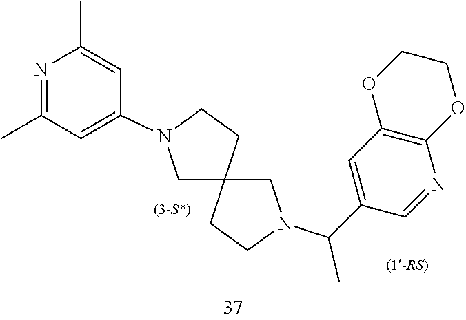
C12(CN(C(C3=CC4=C(N=C3)OCCO4)C)CC1)CCN(C1=CC(C)=NC(C)=C1)C2
